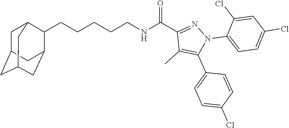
C(CCCCNC(C1=NN(C2=CC=C(Cl)C=C2Cl)C(C2=CC=C(Cl)C=C2)=C1C)=O)C1C2CC3CC(CC1C3)C2
